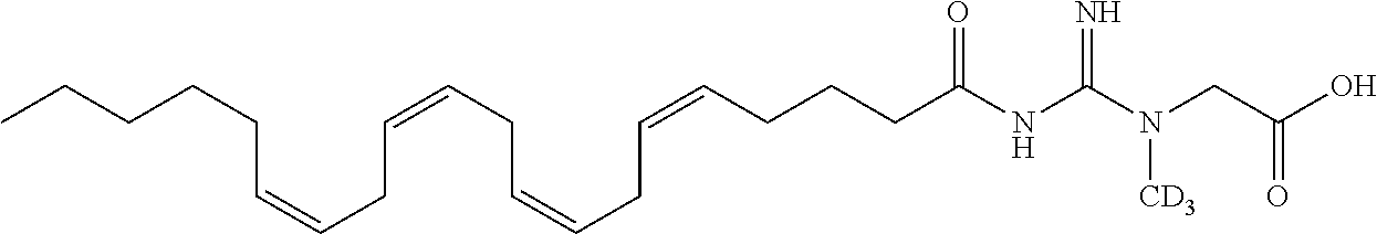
CCCCCC=CCC=CCC=CCC=CCCCC(NC(N(CC(O)=O)[CD3])=N)=O
